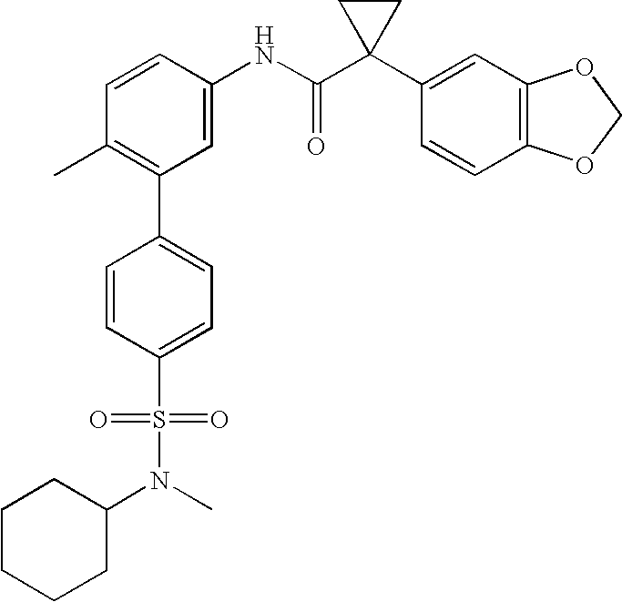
C1=CC(NC(C2(C3=CC4=C(C=C3)OCO4)CC2)=O)=CC(C2=CC=C(S(=O)(=O)N(C3CCCCC3)C)C=C2)=C1C
